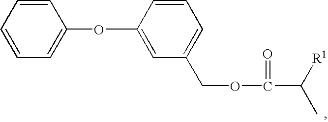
O(CC1=CC=CC(OC2=CC=CC=C2)=C1)C(C(C)[R1])=O
